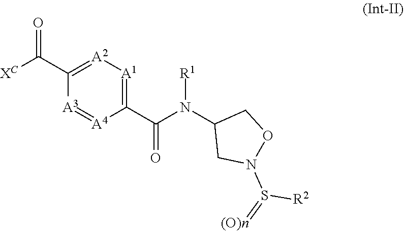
C1(C(N(C2CN(S(=[(O)n])[R2])OC2)[R1])=O)=[A1][A2]=C(C([XC])=O)[A3]=[A4]1
